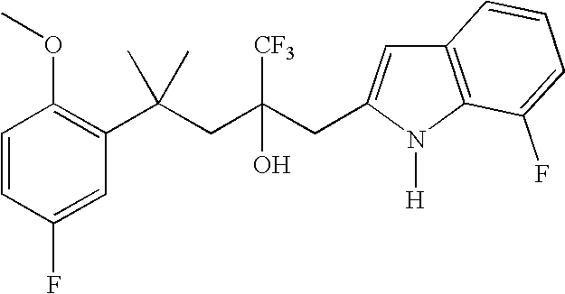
C1=CC(F)=CC(C(CC(CC2=CC3=C(N2[H])C(F)=CC=C3)([CF3])O)(C)C)=C1OC
